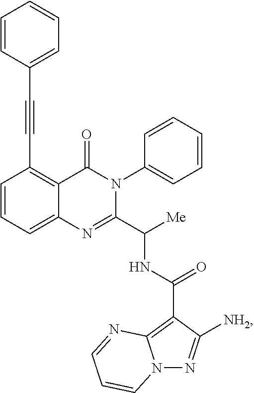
C12=CC=CC(C#CC3=CC=CC=C3)=C1C(=O)N(C1=CC=CC=C1)C(C([Me])NC(C1=C3N(N=C1[NH2])C=CC=N3)=O)=N2
